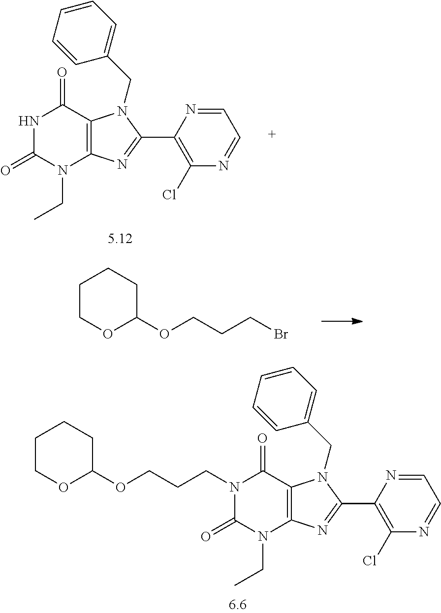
C1COC(OCCCBr)CC1.N1(CCCOC2OCCCC2)C(=O)N(CC)C2=C(C1=O)N(CC1=CC=CC=C1)C(C1=C(Cl)N=CC=N1)=N2.N1C(=O)N(CC)C2=C(C1=O)N(CC1=CC=CC=C1)C(C1=C(Cl)N=CC=N1)=N2
